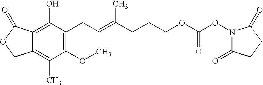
C12=C(O)C(CC=C(CCCOC(ON3C(=O)CCC3=O)=O)C)=C(OC)C(C)=C1COC2=O
